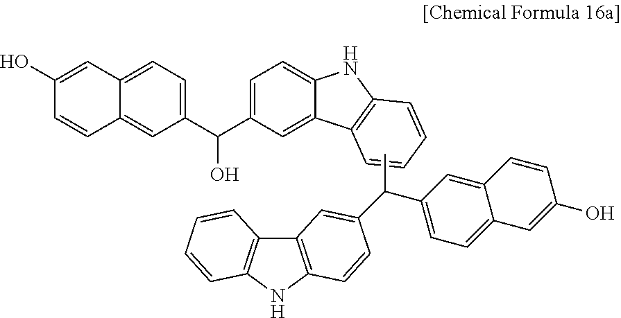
C1(C(O)C2=CC=C3C(=C2)C2=C(N3)C=CC=C2)=CC=C2C(=C1)C=CC(O)=C2.CC(C1=CC=C2C(=C1)C=CC(O)=C2)C1=CC2=C(NC3=C2C=CC=C3)C=C1
